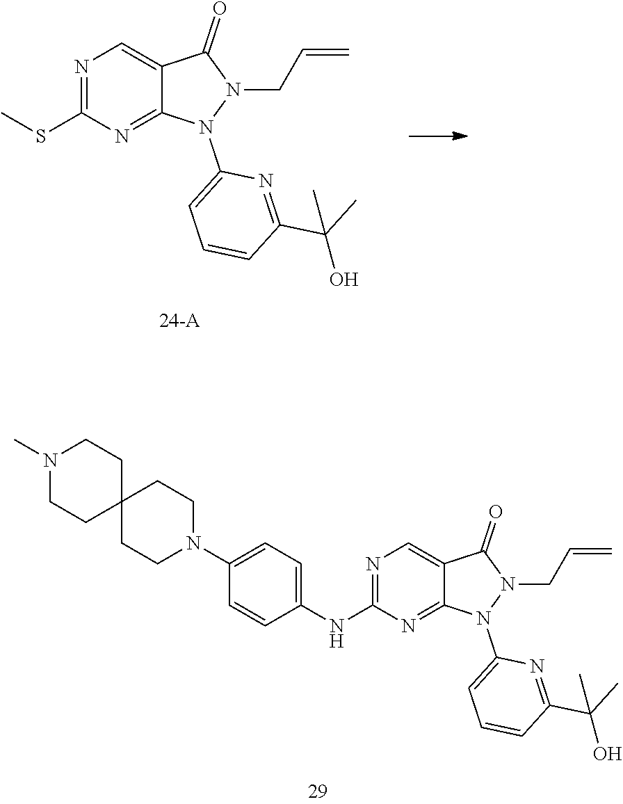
N1=C(SC)N=C2C(=C1)C(=O)N(CC=C)N2C1=CC=CC(C(C)(O)C)=N1.N1=C(NC2=CC=C(N3CCC4(CC3)CCN(C)CC4)C=C2)N=C2C(=C1)C(=O)N(CC=C)N2C1=CC=CC(C(C)(O)C)=N1
